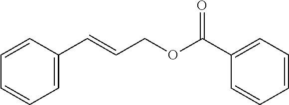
C1=CC=CC=C1C=CCOC(C1=CC=CC=C1)=O
